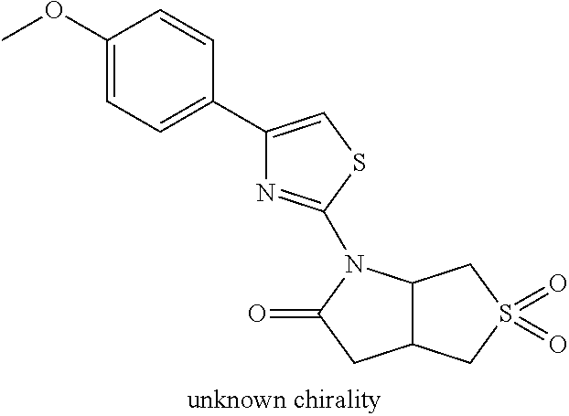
C1(OC)=CC=C(C2=CSC(N3C4C(CS(=O)(=O)C4)CC3=O)=N2)C=C1
